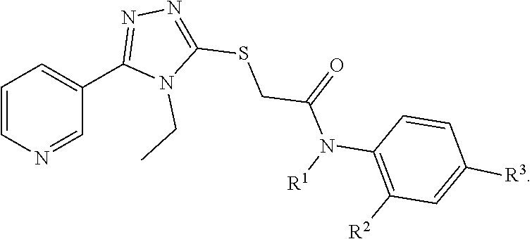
C1=CC=C(C2=NN=C(SCC(=O)N(C3=C([R2])C=C([R3])C=C3)[R1])N2CC)C=N1
